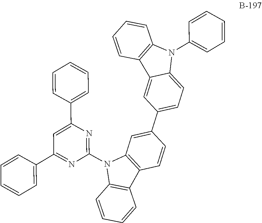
C1=C(C2=CC=C3C(=C2)C2=C(C=CC=C2)N3C2=CC=CC=C2)C=CC2=C1N(C1=NC(C3=CC=CC=C3)=CC(C3=CC=CC=C3)=N1)C1=C2C=CC=C1
